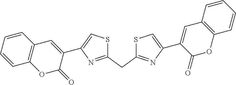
C1(CC2=NC(C3=CC4=C(C=CC=C4)OC3=O)=CS2)=NC(C2=CC3=C(C=CC=C3)OC2=O)=CS1
